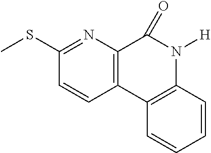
C12=C(C3=C(N([H])C1=O)C=CC=C3)C=CC(SC)=N2
